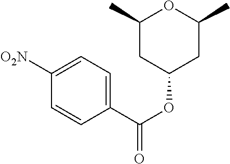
C1(C)CC(OC(=O)C2=CC=C([O2N])C=C2)CC(C)O1
